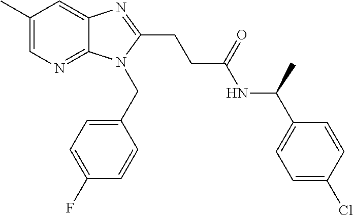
C1(C)=CN=C2C(=C1)N=C(CCC(NC(C1=CC=C(Cl)C=C1)C)=O)N2CC1=CC=C(F)C=C1
